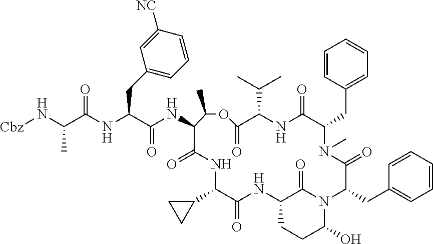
C(C(NC(C(NC1C(=O)NC(C2CC2)C(=O)NC2CCC(O)N(C2=O)C(CC2=CC=CC=C2)C(=O)N(C)C(CC2=CC=CC=C2)C(=O)NC(C(C)C)C(=O)OC1C)=O)CC1=CC=CC([NC])=C1)=O)(N[Cbz])C
